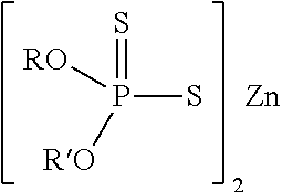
SP([RO])([RO])=S.[Zn]
